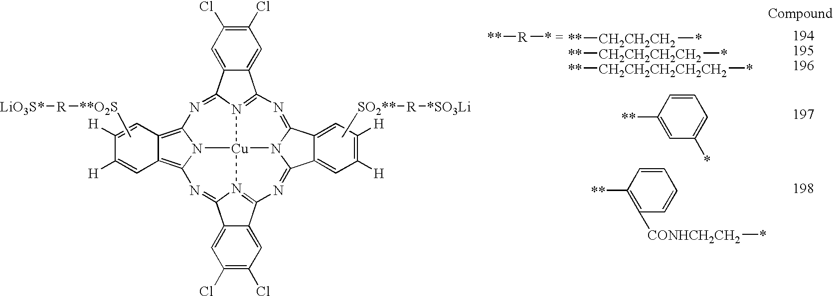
C[**O2S][R][LiO3S*].C[SO2**][R][*SO3Li].C12=C3N4C(=C1C=C([H])C([H])=C2)N=C1C2=CC(Cl)=C(Cl)C=C2C2=N1[Cu]41N4=C(C5=CC(Cl)=C(Cl)C=C5C4=N3)N=C3C4=CC([H])=C([H])C=C4C(=N2)N31.[R]([**])[* =].[CH2CH2CH2]([**])*.[CH2CH2CH2CH2]([**])*.[CH2CH2CH2CH2CH2]([**])*.C1([**])=C([CONHCH2CH2]*)C=CC=C1.C1([**])=CC(*)=CC=C1
